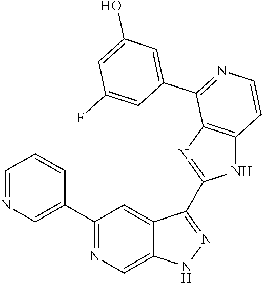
C1(C2=CN=CC=C2)=NC=C2C(=C1)C(C1=NC3=C(N1)C=CN=C3C1=CC(O)=CC(F)=C1)=NN2
